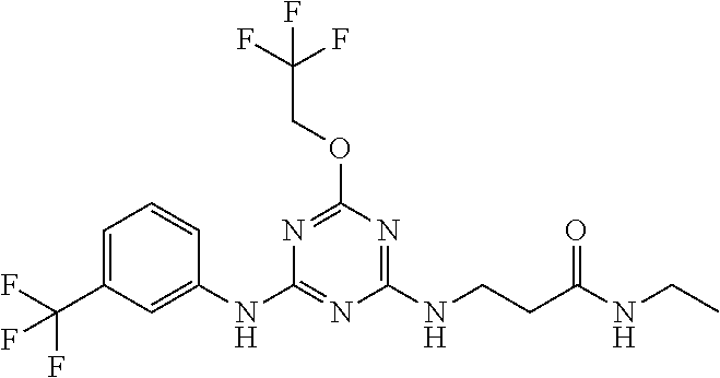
C1=CC(NC2=NC(NCCC(NCC)=O)=NC(OCC(F)(F)F)=N2)=CC(C(F)(F)F)=C1
